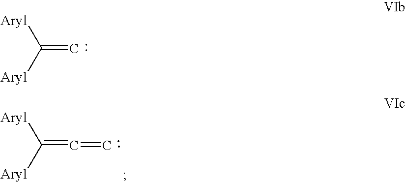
[Aryl]C(=C=C)[Aryl].[Aryl]C(=C)[Aryl]
